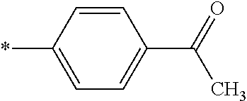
C1=CC(*)=CC=C1C(=O)C
